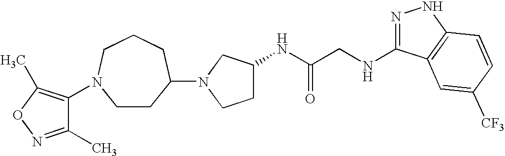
C(C(NC1CCN(C2CCN(C3=C(C)ON=C3C)CCC2)C1)=O)NC1=NNC2=C1C=C([CF3])C=C2
